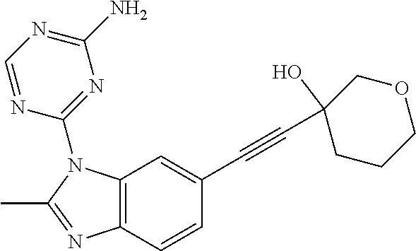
C12=C(C=CC(C#CC3(O)CCCOC3)=C1)N=C(C)N2C1=NC(N)=NC=N1
